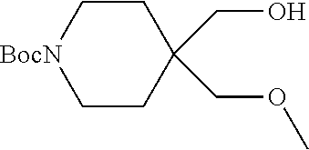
C1[BocN]CCC(COC)(CO)C1
